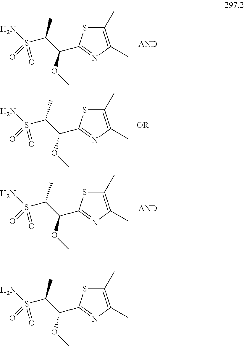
C(C(S(N)(=O)=O)C)(OC)C1=NC(C)=C(C)S1.C(C(S(N)(=O)=O)C)(OC)C1=NC(C)=C(C)S1.C(C(S(N)(=O)=O)C)(OC)C1=NC(C)=C(C)S1.C(C(S(N)(=O)=O)C)(OC)C1=NC(C)=C(C)S1
